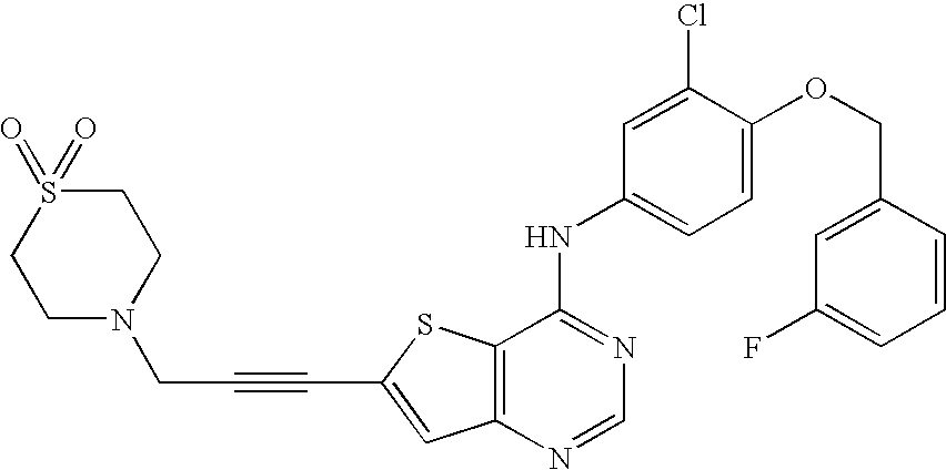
C12=C(N=CN=C1NC1=CC=C(OCC3=CC(F)=CC=C3)C(Cl)=C1)C=C(C#CCN1CCS(=O)(=O)CC1)S2
